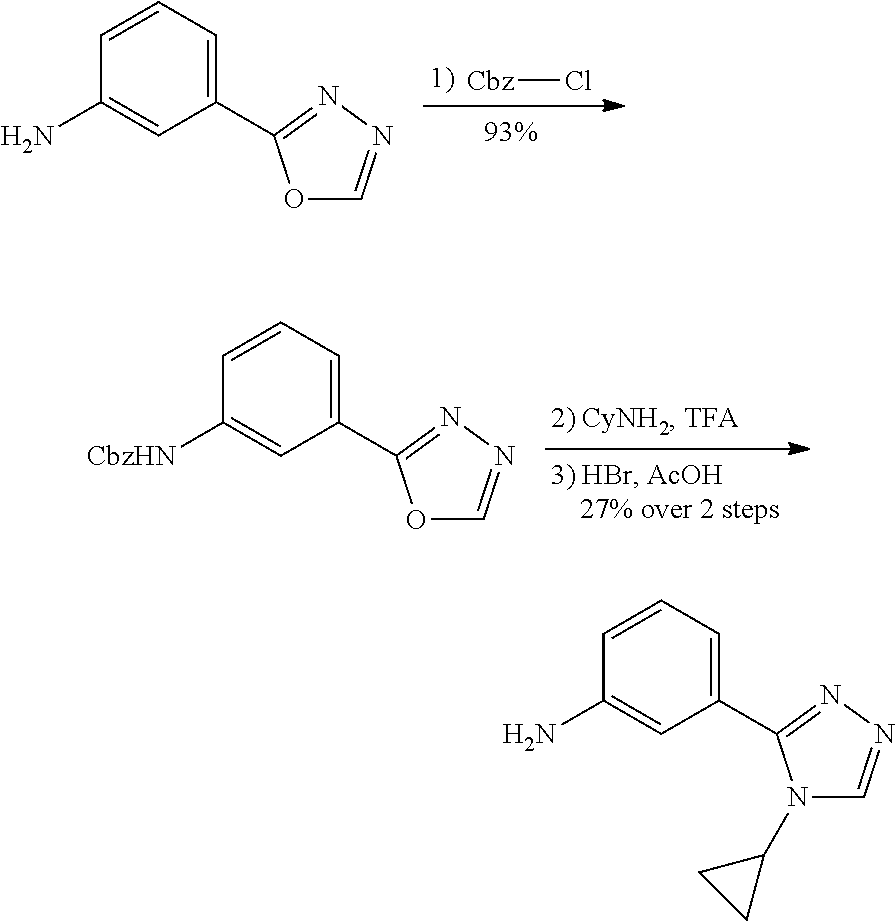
[Cbz]Cl.C1(C2=NN=CO2)=CC=CC(N)=C1.C1(C2=NN=CO2)=CC=CC([CbzHN])=C1.C1(C2=NN=CN2C2CC2)=CC=CC(N)=C1
